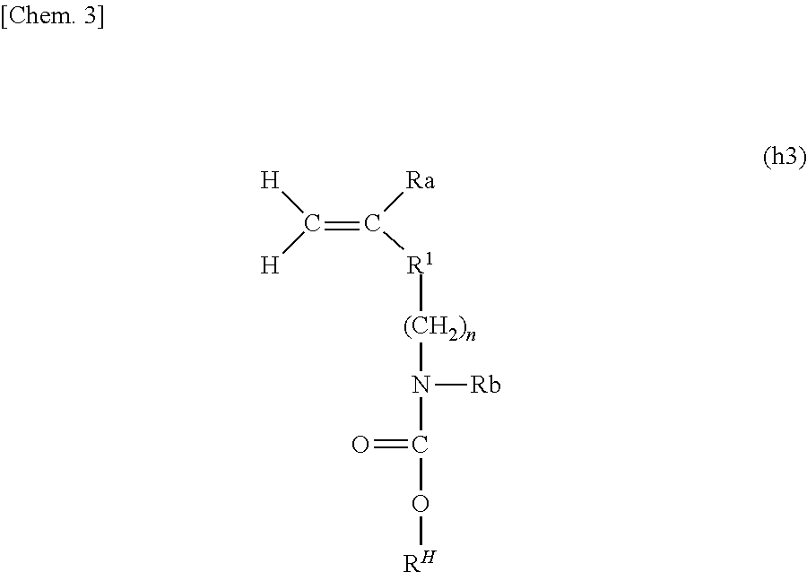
[H]C([H])=C([Ra])[R1][(CH2)n]N(C(O[RH])=O)[Rb]
